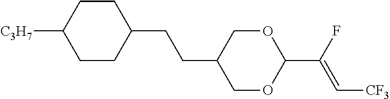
C1OC(C(F)=C[CF3])OCC1CCC1CCC([C3H7])CC1
